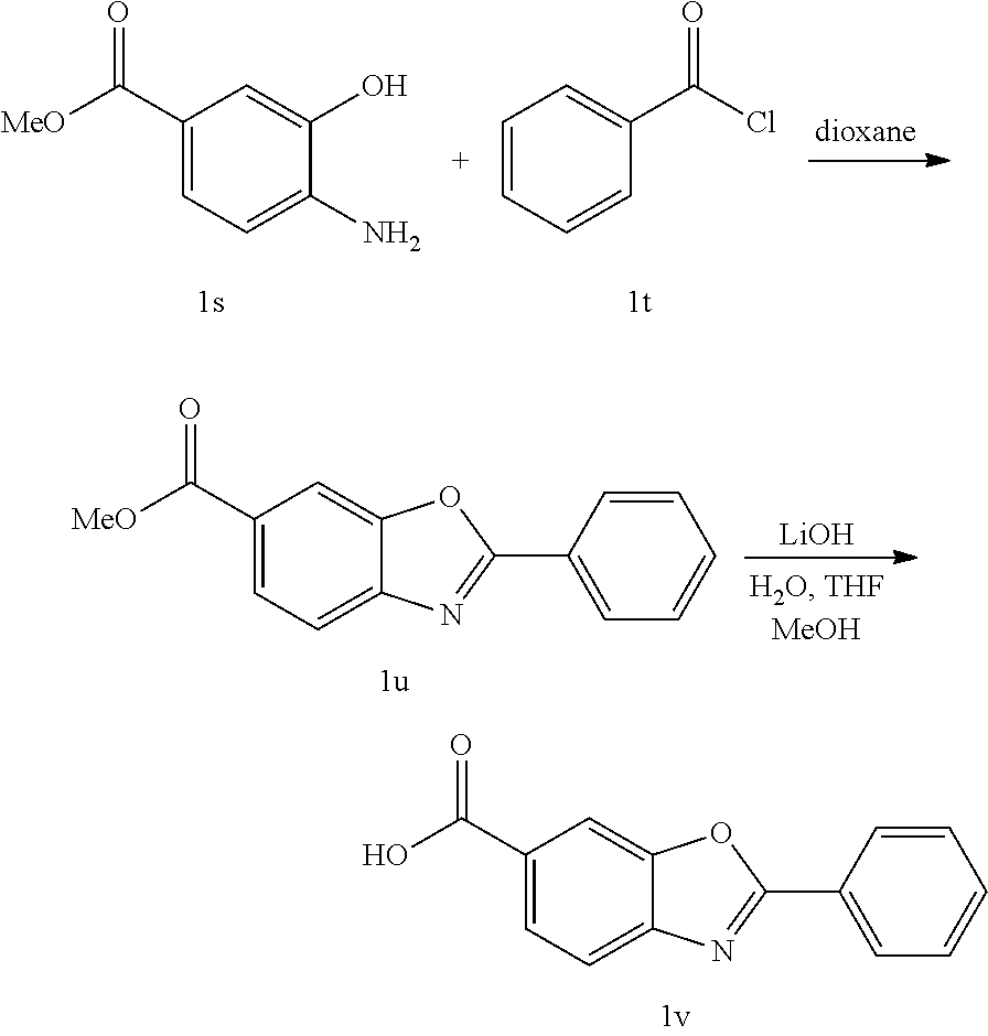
C1(C(=O)[MeO])=CC=C(N)C(O)=C1.C1=CC=CC(C(=O)Cl)=C1.C1(C(=O)[MeO])=CC=C2C(=C1)OC(C1=CC=CC=C1)=N2.[LiOH].C1(C(=O)O)=CC=C2C(=C1)OC(C1=CC=CC=C1)=N2
